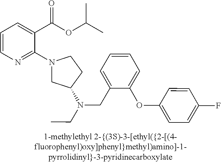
C1=CN=C(N2CC(N(CC)CC3=CC=CC=C3OC3=CC=C(F)C=C3)CC2)C(C(OC(C)C)=O)=C1
